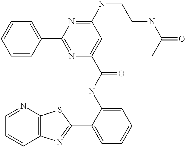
C1=NC2=C(C=C1)N=C(C1=CC=CC=C1NC(=O)C1=CC(NCCNC(=O)C)=NC(C3=CC=CC=C3)=N1)S2
